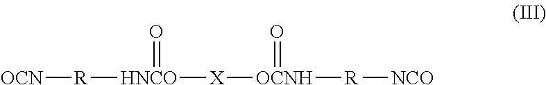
[OCN][R][HNCO](=O)[X][OCNH](=O)[R][NCO]
